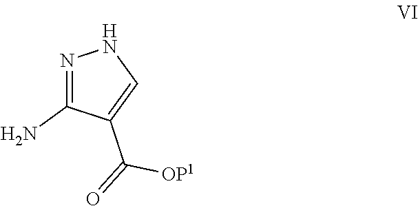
N1=C(N)C(C(=O)[OP1])=CN1
